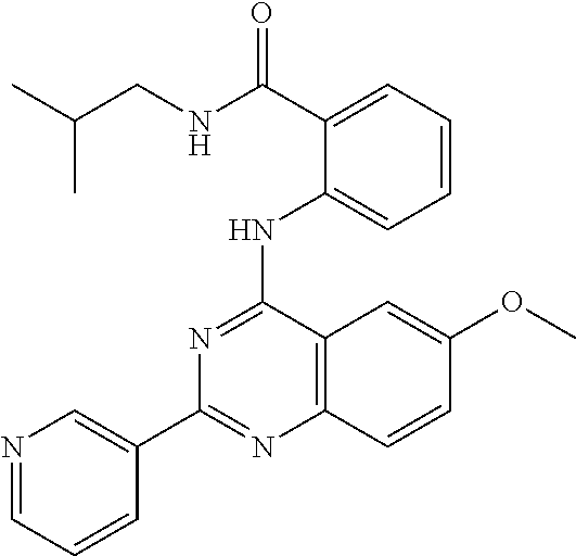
C1(C2=CN=CC=C2)=NC2=C(C(NC3=CC=CC=C3C(NCC(C)C)=O)=N1)C=C(OC)C=C2
